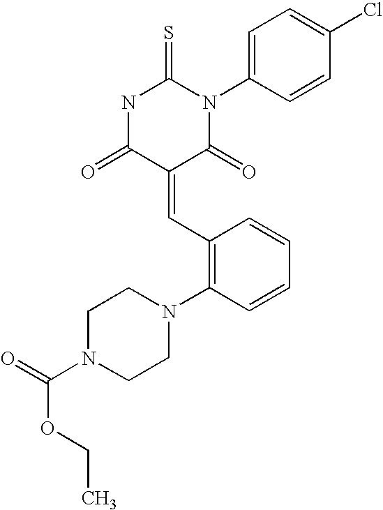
S=C1NC(=O)C(=CC2=C(N3CCN(C(OCC)=O)CC3)C=CC=C2)C(=O)N1C1=CC=C(Cl)C=C1
